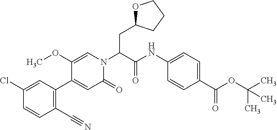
O1C(CC(N2C=C(OC)C(C3=C(C#N)C=CC(Cl)=C3)=CC2=O)C(=O)NC2=CC=C(C(OC(C)(C)C)=O)C=C2)CCC1
